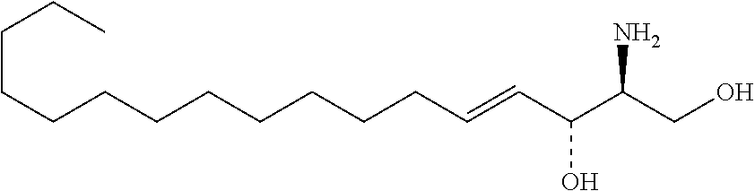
C(CCCCCC=CC(C(CO)N)O)CCCCCC
